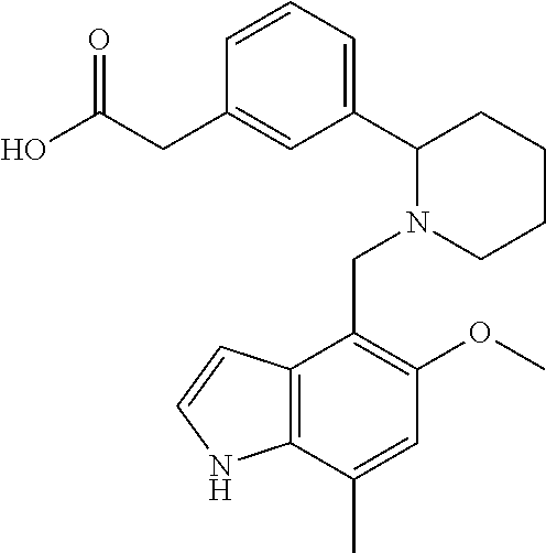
C1=CC=C(C2N(CC3=C(OC)C=C(C)C4=C3C=CN4)CCCC2)C=C1CC(O)=O
